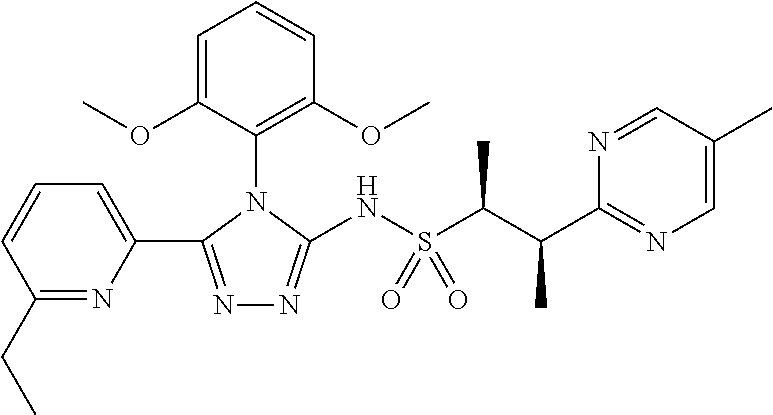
N1=C(C2=CC=CC(CC)=N2)N(C2=C(OC)C=CC=C2OC)C(NS(C(C(C2=NC=C(C)C=N2)C)C)(=O)=O)=N1
